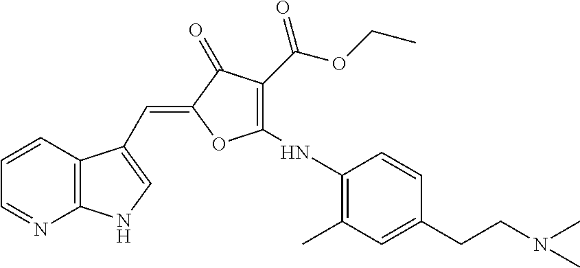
C1=CC2=C(N=C1)NC=C2C=C1C(=O)C(C(=O)OCC)=C(NC2=C(C)C=C(CCN(C)C)C=C2)O1
